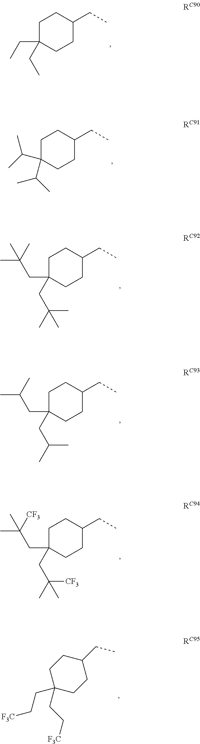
C1C(CC)(CC)CCC(CC)C1.C1C(C(C)C)(C(C)C)CCC(CC)C1.C1C(CC(C)(C)C)(CC(C)(C)C)CCC(CC)C1.C1C(CC(C)C)(CC(C)C)CCC(CC)C1.C1C(CC(C)([CF3])C)(CC(C)([CF3])C)CCC(CC)C1.C1C(CC[F3C])(CC[F3C])CCC(CC)C1
